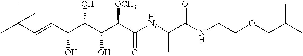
CC(C)(C=CC(O)C(O)C(O)C([OCH3])C(=O)NC(C)C(=O)NCCOCC(C)C)C
